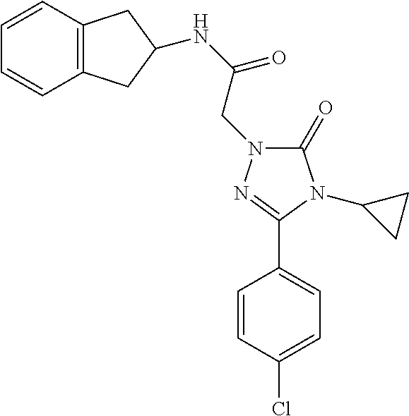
N(C(=O)CN1C(=O)N(C2CC2)C(C2=CC=C(Cl)C=C2)=N1)C1CC2=C(C1)C=CC=C2
